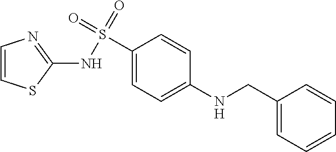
C1=CSC(NS(C2=CC=C(NCC3=CC=CC=C3)C=C2)(=O)=O)=N1
